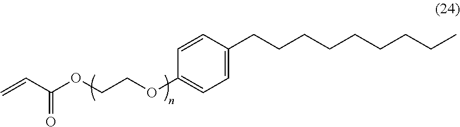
C1=C(CCCCCCCCC)C=CC(OCCOC(C=C)=O)=C1
